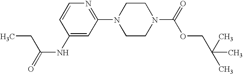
C1(NC(=O)CC)=CC(N2CCN(C(=O)OCC(C)(C)C)CC2)=NC=C1
